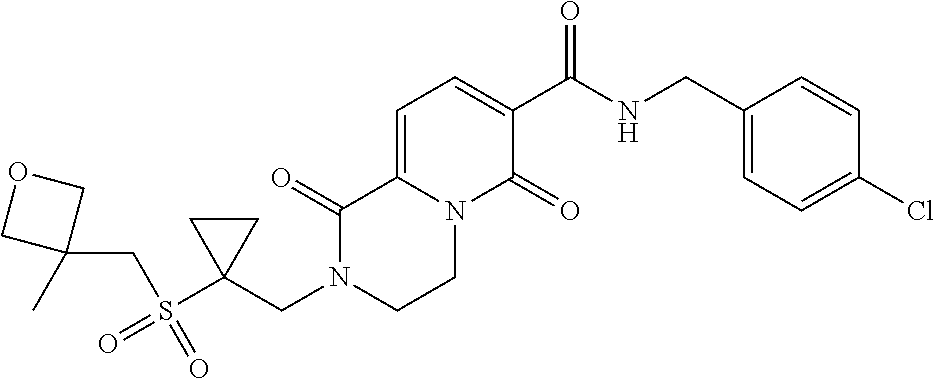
C1=C2N(C(=O)C(C(NCC3=CC=C(Cl)C=C3)=O)=C1)CCN(CC1(S(=O)(CC3(C)COC3)=O)CC1)C2=O
